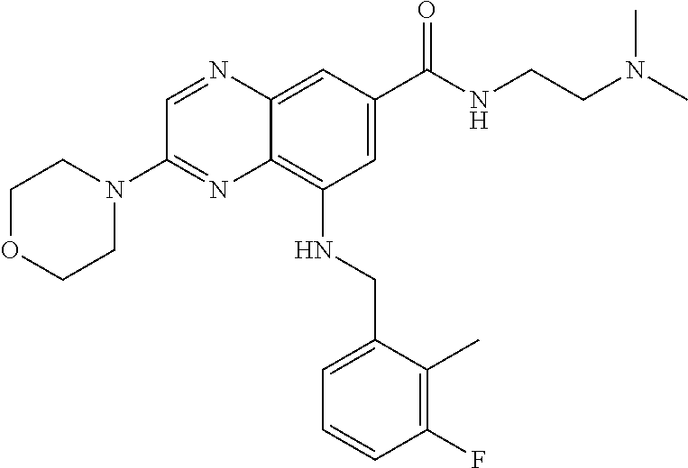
C1(N2CCOCC2)=NC2=C(NCC3=CC=CC(F)=C3C)C=C(C(=O)NCCN(C)C)C=C2N=C1
